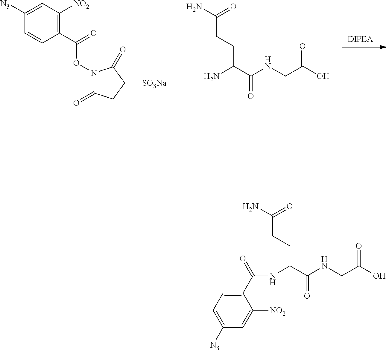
C1=C([N3])C=CC(C(=O)ON2C(=O)CC([SO3Na])C2=O)=C1[NO2].NC(C(NCC(O)=O)=O)CCC(N)=O.N(C(C(NCC(O)=O)=O)CCC(N)=O)C(C1=CC=C([N3])C=C1[NO2])=O
